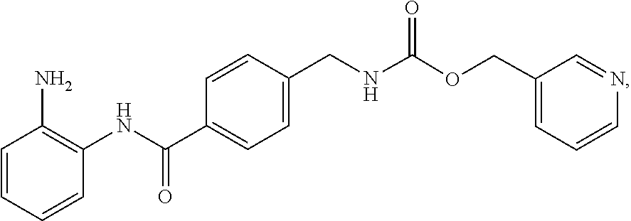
C1(COC(=O)NCC2=CC=C(C(NC3=C(N)C=CC=C3)=O)C=C2)=CC=CN=C1
